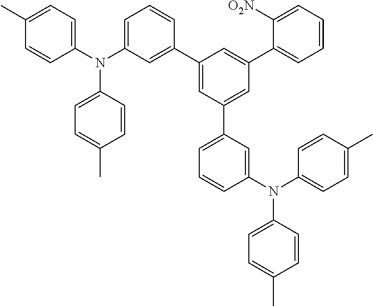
C1(N(C2=CC=C(C)C=C2)C2=CC=C(C)C=C2)=CC=CC(C2=CC(C3=CC=CC(N(C4=CC=C(C)C=C4)C4=CC=C(C)C=C4)=C3)=CC(C3=CC=CC=C3[O2N])=C2)=C1
